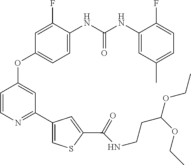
C1=CN=C(C2=CSC(C(NCCC(OCC)OCC)=O)=C2)C=C1OC1=CC=C(NC(NC2=CC(C)=CC=C2F)=O)C(F)=C1
